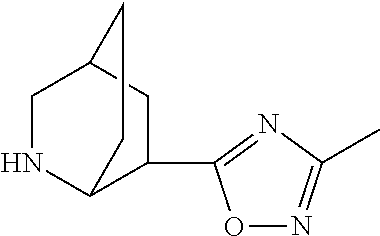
N1C2C(C3=NC(C)=NO3)CC(C1)CC2
